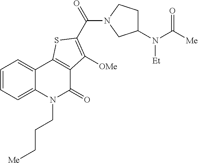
C1=CC=C2C(=C1)C1=C(C(=O)N2CCC[Me])C([OMe])=C(C(N2CC(N(C([Me])=O)[Et])CC2)=O)S1
